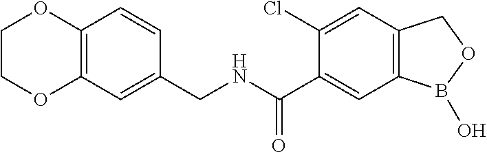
C1(Cl)=CC2=C(C=C1C(NCC1=CC3=C(C=C1)OCCO3)=O)B(O)OC2
